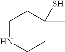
N1CCC(S)(C)CC1
